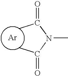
CC(N(C(C)=O)C)=O.[Ar]
